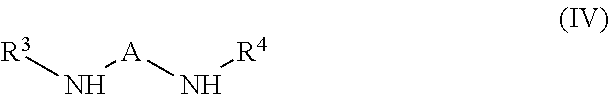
[R3]N[A]N[R4]
